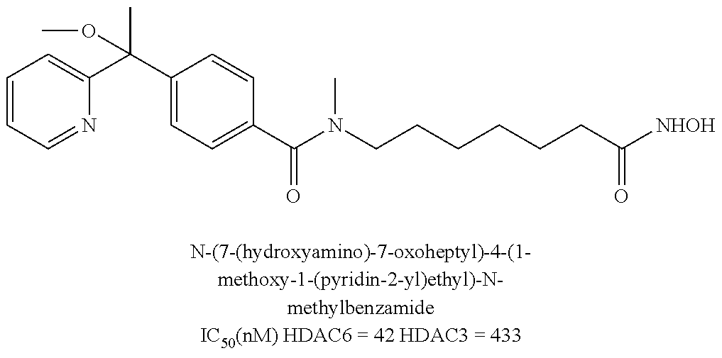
C1=CC=NC(C(C2=CC=C(C(N(CCCCCCC([NHOH])=O)C)=O)C=C2)(C)OC)=C1
